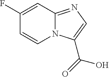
C1(F)=CC2=NC=C(C(=O)O)N2C=C1
